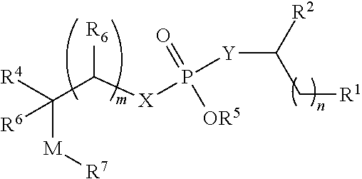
[R4]C(C([X]P([Y]C(C[R1])[R2])(=O)[OR5])[R6])([M][R7])[R6]
